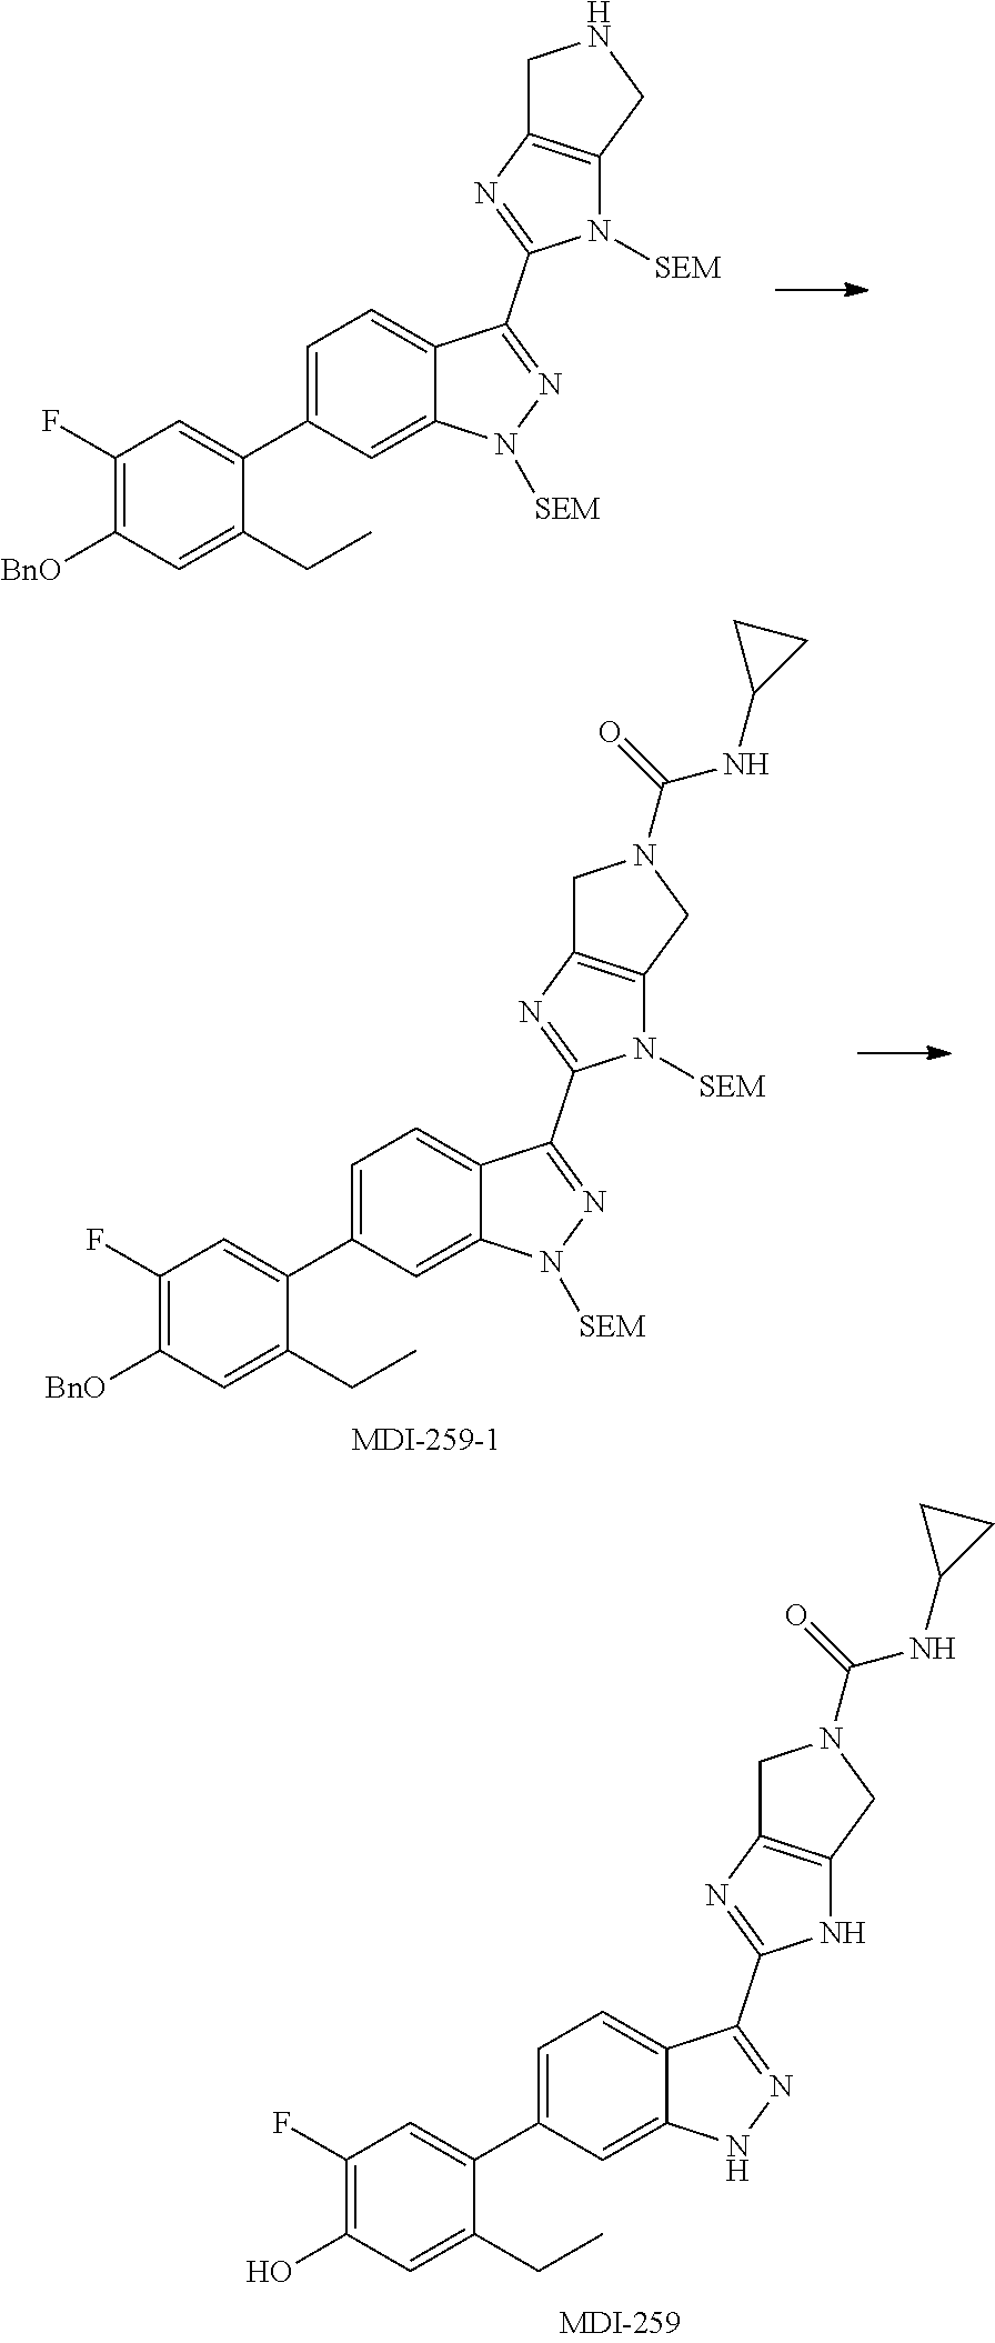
[BnO]C1=C(F)C=C(C2=CC=C3C(=C2)N([SEM])N=C3C2=NC3=C(N2[SEM])CNC3)C(CC)=C1.OC1=C(F)C=C(C2=CC=C3C(=C2)NN=C3C2=NC3=C(N2)CN(C(NC2CC2)=O)C3)C(CC)=C1.[BnO]C1=C(F)C=C(C2=CC=C3C(=C2)N([SEM])N=C3C2=NC3=C(N2[SEM])CN(C(NC2CC2)=O)C3)C(CC)=C1
